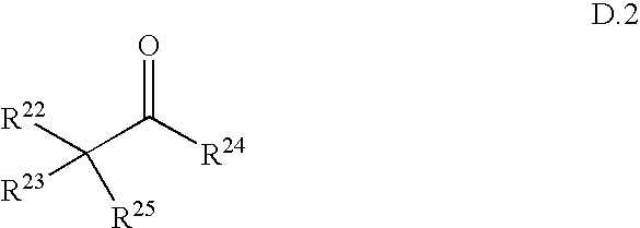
O=C([R24])C([R22])([R23])[R25]
